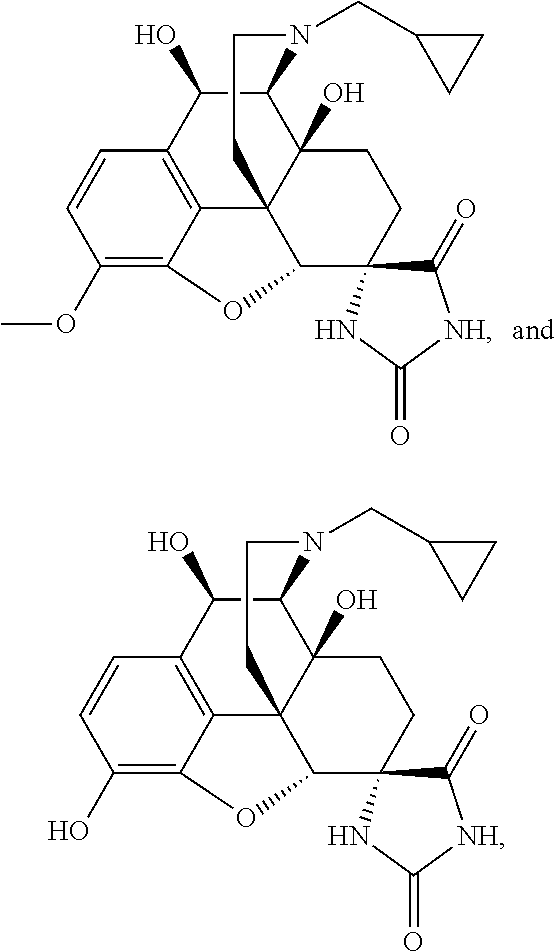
C1(OC)=C2C3=C(C=C1)C(O)C1C4(O)C3(C(C3(CC4)C(=O)[NH]C(=O)N3)O2)CCN1CC1CC1.C1(O)=C2C3=C(C=C1)C(O)C1C4(O)C3(C(C3(CC4)C(=O)[NH]C(=O)N3)O2)CCN1CC1CC1
